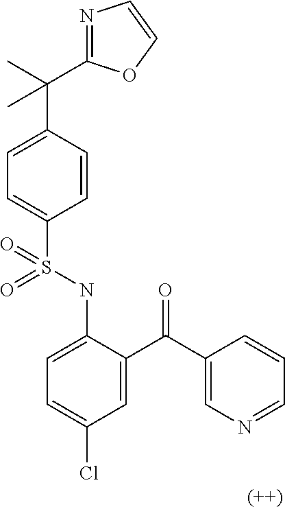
C1=C(C(C)(C)C2=NC=CO2)C=CC(S(NC2=CC=C(Cl)C=C2C(C2=CN=CC=C2)=O)(=O)=O)=C1
